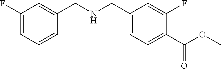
C1(F)=CC=CC(CNCC2=CC=C(C(OC)=O)C(F)=C2)=C1
